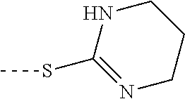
CSC1=NCCCN1
